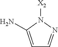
N1([X2])C(N)=CC=N1
